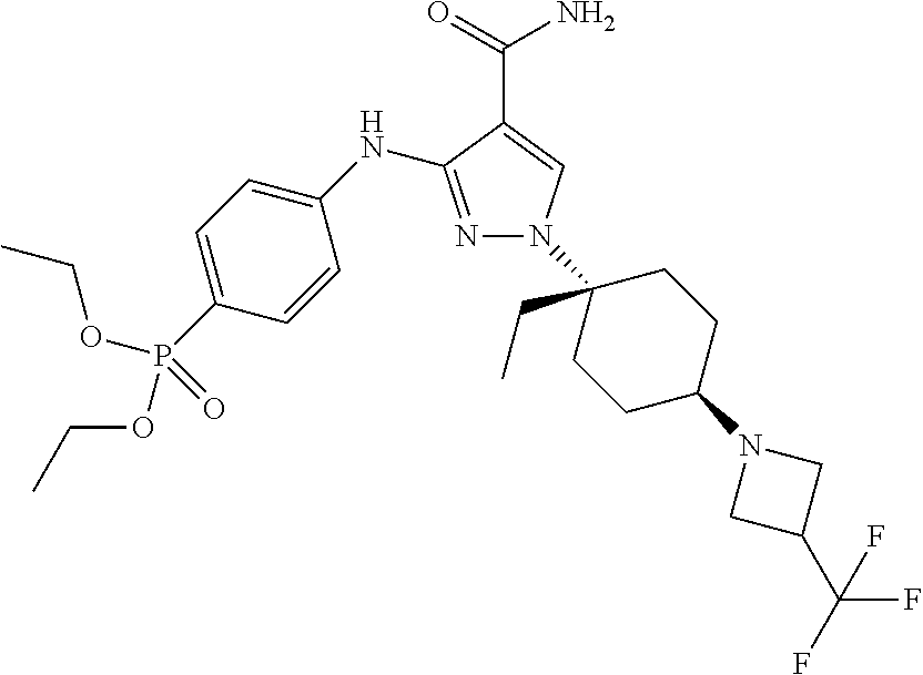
N1=C(NC2=CC=C(P(OCC)(OCC)=O)C=C2)C(C(=O)N)=CN1C1(CC)CCC(N2CC(C(F)(F)F)C2)CC1
